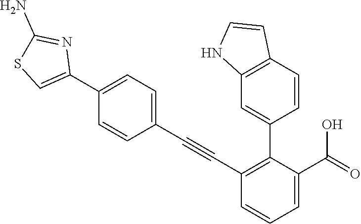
C1=C(C2=CSC(N)=N2)C=CC(C#CC2=C(C3=CC4=C(C=C3)C=CN4)C(C(=O)O)=CC=C2)=C1
